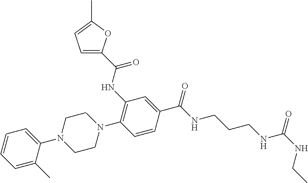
C1(NC(=O)C2=CC=C(C)O2)=C(N2CCN(C3=CC=CC=C3C)CC2)C=CC(C(NCCCNC(NCC)=O)=O)=C1
